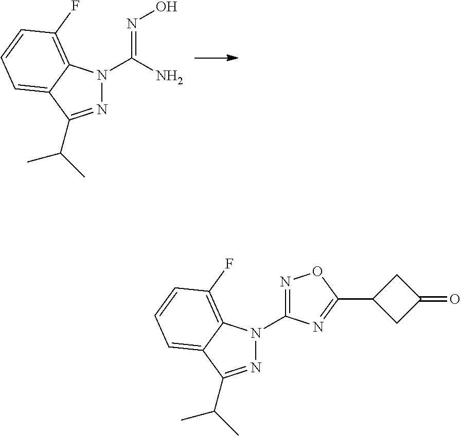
N(O)=C(N)N1N=C(C(C)C)C2=CC=CC(F)=C12.N1=C(N2N=C(C(C)C)C3=CC=CC(F)=C23)N=C(C2CC(=O)C2)O1
